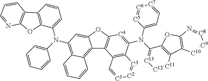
C12=C3C(=C(N(C4=CC=CC5=C4OC4=C5C=CC=N4)C4=CC=CC=C4)C=C1OC1=C2C2=C(C(N(C4=CC=[C7][C6]=[C5]4)C4=[C13][C12]=[C11]C5=C4OC4=C5[C10]=[C9][C8]=N4)=[C4]1)[C3]=[C2][C1]=C2)C=CC=C3
